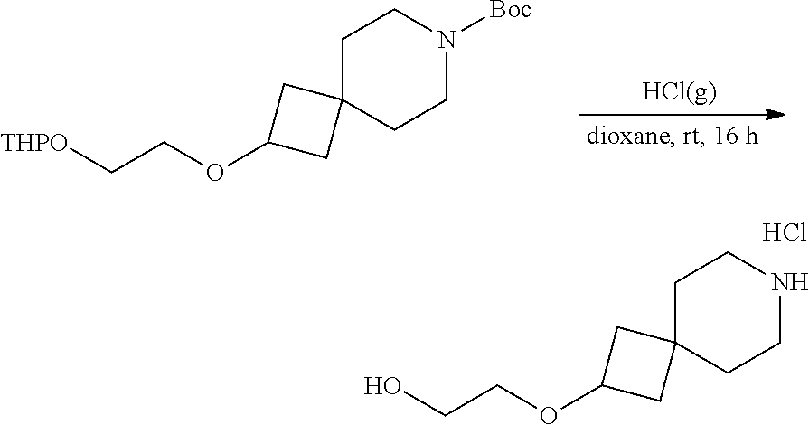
C1C2(CCNC1)CC(OCCO)C2.Cl.C1C2(CCN([Boc])C1)CC(OCC[THPO])C2
